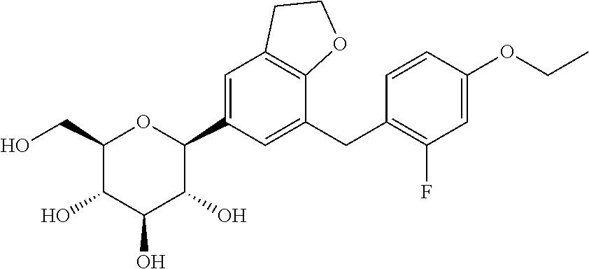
C1(CO)C(O)C(O)C(O)C(C2=CC3=C(C(CC4=C(F)C=C(OCC)C=C4)=C2)OCC3)O1
